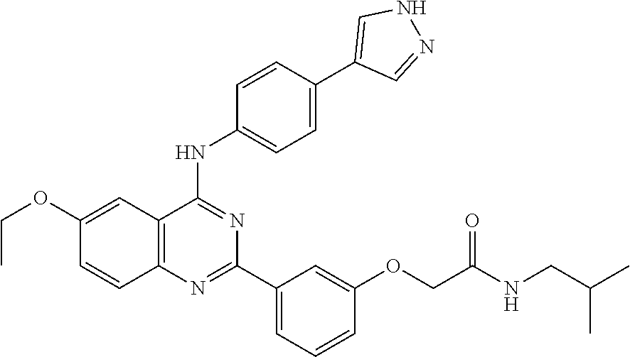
C12=C(N=C(C3=CC=CC(OCC(NCC(C)C)=O)=C3)N=C1NC1=CC=C(C3=CNN=C3)C=C1)C=CC(OCC)=C2
